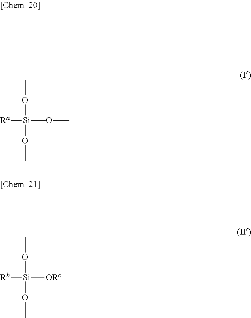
[Ra][Si](OC)(C)(OC)OC.[Rb][Si]([ORc])(OC)OC
